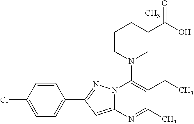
C1=CC(Cl)=CC=C1C1=NN2C(=C1)N=C(C)C(CC)=C2N1CC(C(O)=O)(C)CCC1
